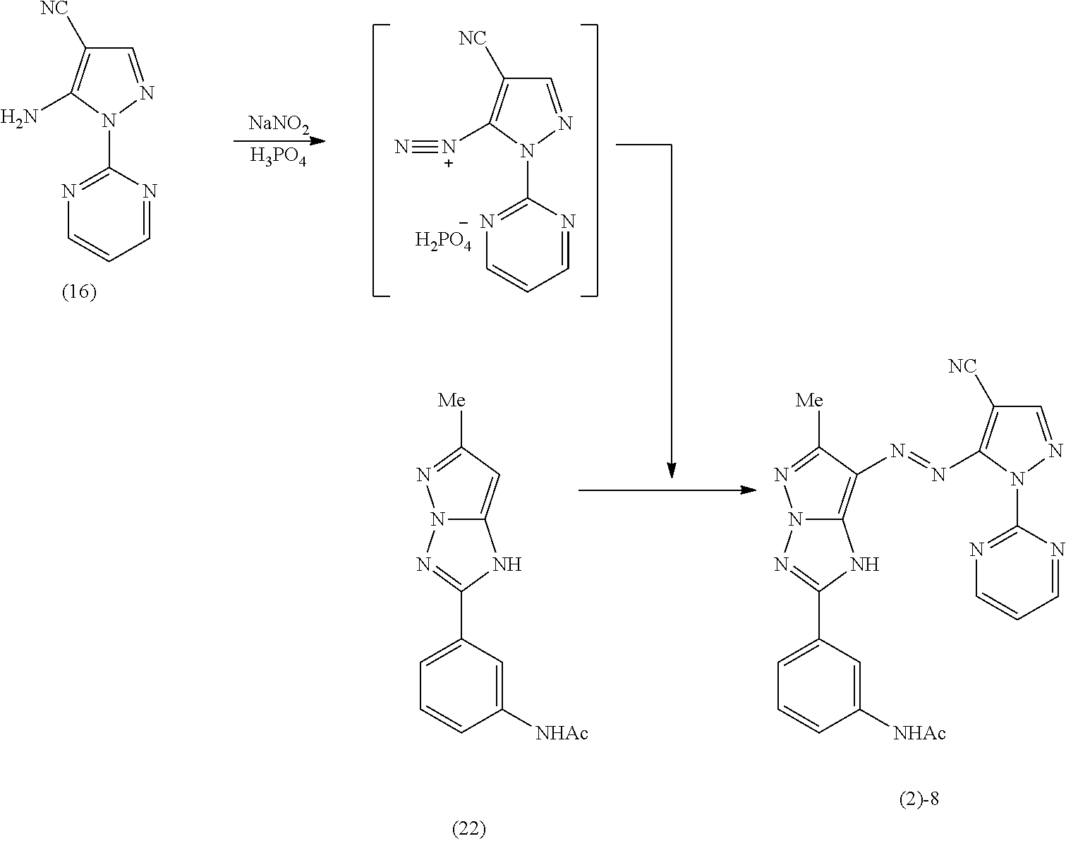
N12C(=CC([Me])=N1)NC(C1=CC=CC([NHAc])=C1)=N2.N12C(=C(N=NC3=C([NC])C=NN3C3=NC=CC=N3)C([Me])=N1)NC(C1=CC=CC([NHAc])=C1)=N2.C1=NN(C2=NC=CC=N2)C(N)=C1[NC].[NaNO2].[H3PO4].C1=NN(C2=NC=CC=N2)C([N+]#N)=C1[NC].[H2PO4]
